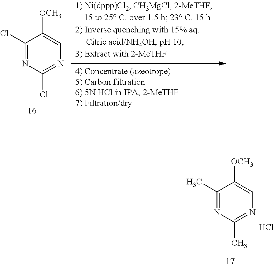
C1(C)=NC(C)=NC=C1[OCH3].Cl.C1(Cl)=NC(Cl)=NC=C1[OCH3]
